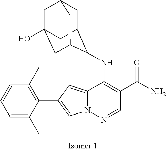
N12C(=CC(C3=C(C)C=CC=C3C)=C1)C(NC1C3CC4CC(O)(CC1C4)C3)=C(C(N)=O)C=N2
